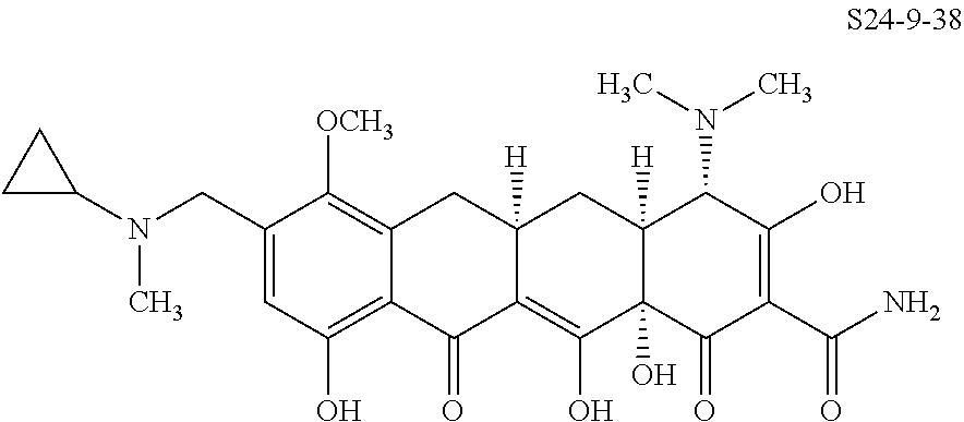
C1(CN(C2CC2)C)=CC(O)=C2C(=C1[OCH3])CC1([H])C(=C(O)C3(O)C([H])(C1)C(N(C)C)C(O)=C(C(N)=O)C3=O)C2=O
